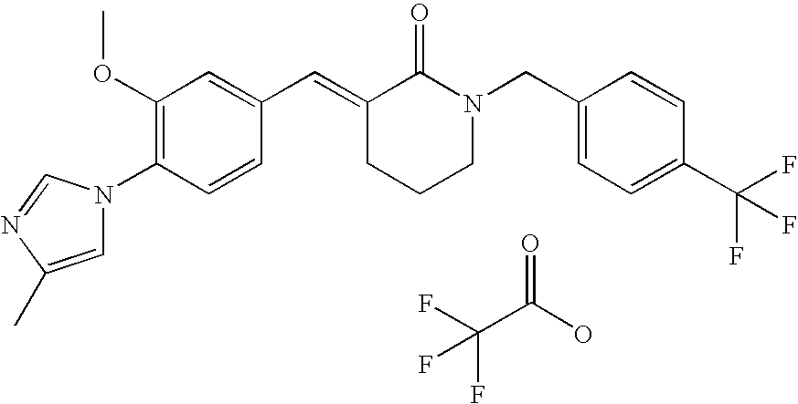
C1=CC(N2C=C(C)N=C2)=C(OC)C=C1C=C1CCCN(CC2=CC=C(C(F)(F)F)C=C2)C1=O.C(C(O)=O)(F)(F)F
